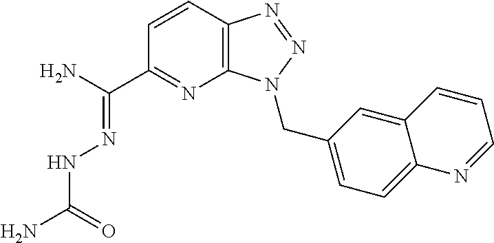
C(N)(C1=NC2=C(C=C1)N=NN2CC1=CC=C2C(=C1)C=CC=N2)=NNC(N)=O
